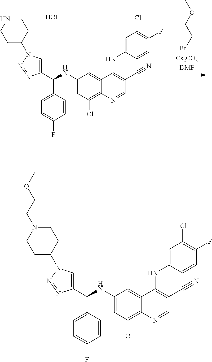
C1(C(NC2=CC(Cl)=C3C(=C2)C(NC2=CC(Cl)=C(F)C=C2)=C(C#N)C=N3)C2=CC=C(F)C=C2)=CN(C2CCNCC2)N=N1.Cl.COCCBr.C1(C(NC2=CC(Cl)=C3C(=C2)C(NC2=CC(Cl)=C(F)C=C2)=C(C#N)C=N3)C2=CC=C(F)C=C2)=CN(C2CCN(CCOC)CC2)N=N1
